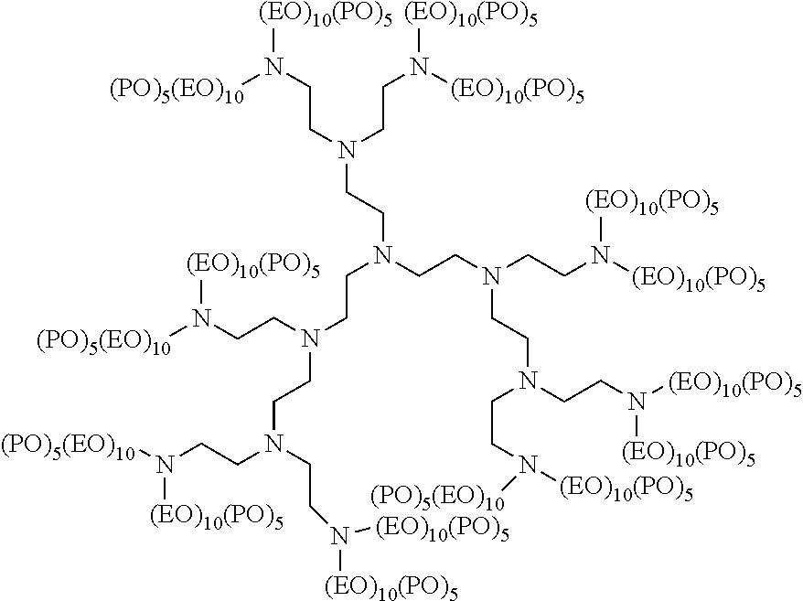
C(N(CCN(CCN([(EO)10(PO)5])[(EO)10(PO)5])CCN(CCN([(EO)10(PO)5])[(EO)10(PO)5])CCN([(EO)10(PO)5])[(PO)5(EO)10])CCN(CCN([(EO)10(PO)5])[(PO)5(EO)10])CCN([(EO)10(PO)5])[(EO)10(PO)5])CN(CCN(CCN([(PO)5(EO)10])[(EO)10(PO)5])CCN([(EO)10(PO)5])[(EO)10(PO)5])CCN([(PO)5(EO)10])[(EO)10(PO)5]
